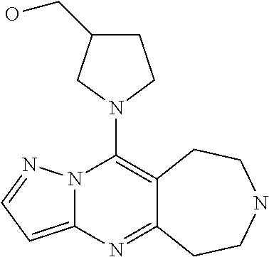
N12C(=CC=N1)N=C1C(=C2N2CCC(CO)C2)CCNCC1
